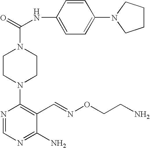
C1(N2CCN(C(=O)NC3=CC=C(N4CCCC4)C=C3)CC2)=C(C=NOCCN)C(N)=NC=N1
